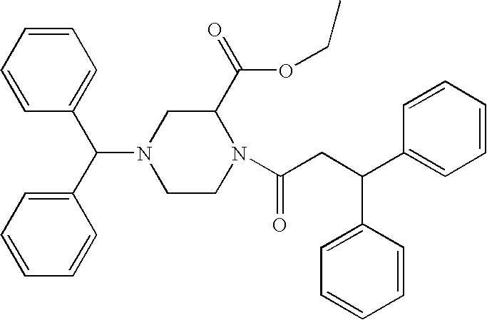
C1=CC(C(C2=CC=CC=C2)N2CCN(C(CC(C3=CC=CC=C3)C3=CC=CC=C3)=O)C(C(OCC)=O)C2)=CC=C1
